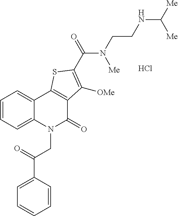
Cl.C1=CC=C2C(=C1)C1=C(C(=O)N2CC(C2=CC=CC=C2)=O)C([OMe])=C(C(=O)N(CCNC([Me])[Me])[Me])S1
